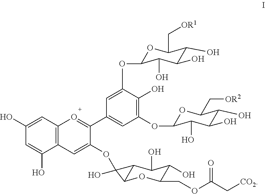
C1(O)=CC2=C(C(O)=C1)C=C(OC1(O)C3C1OC(COC(=O)C[CO2])C(O)C3O)C(C1=CC(OC3OC(C[OR2])C(O)C(O)C3O)=C(O)C(OC3OC(C[OR1])C(O)C(O)C3O)=C1)=O2
